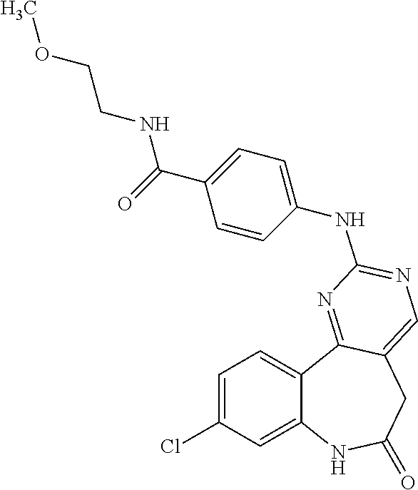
C1=C(Cl)C=C2C(=C1)C1=NC(NC3=CC=C(C(=O)NCCOC)C=C3)=NC=C1CC(=O)N2
